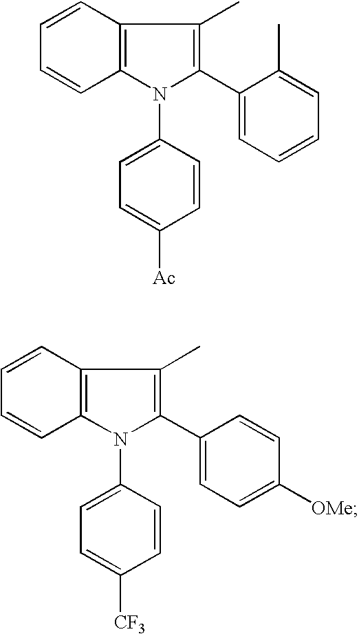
C1=CC2=C(C=C1)N(C1=CC=C([Ac])C=C1)C(C1=CC=CC=C1C)=C2C.C1=CC2=C(C=C1)N(C1=CC=C([CF3])C=C1)C(C1=CC=C([OMe])C=C1)=C2C
